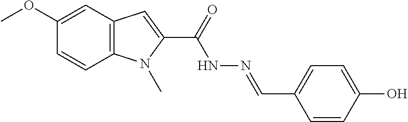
COC1=CC2=C(C=C1)N(C)C(C(=O)NN=CC1=CC=C(O)C=C1)=C2
